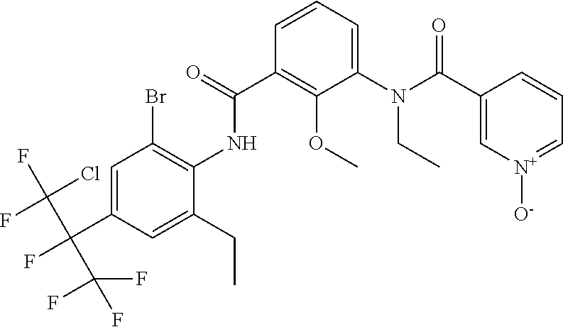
C1=C(C(F)(C(Cl)(F)F)C(F)(F)F)C=C(CC)C(NC(C2=C(OC)C(N(CC)C(=O)C3=C[N+]([O-])=CC=C3)=CC=C2)=O)=C1Br
